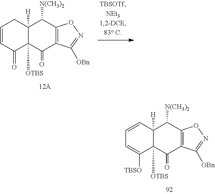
C1=CC2([H])C([OTBS])(C([TBSO])=C1)C(=O)C1=C(C2[N(CH3)2])ON=C1[OBn].C1=CC(=O)C2([OTBS])C([H])(C1)C([N(CH3)2])C1=C(C2=O)C([OBn])=NO1
